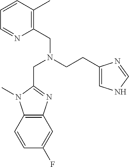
C1(CN(CC2=C(C)C=CC=N2)CCC2=CNC=N2)=NC2=C(N1C)C=CC(F)=C2
